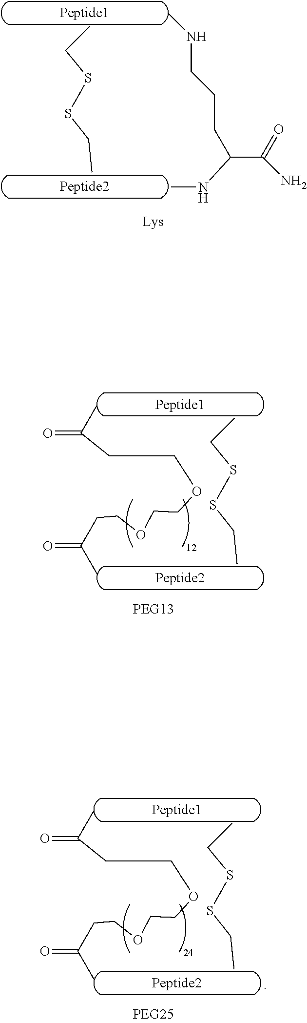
CCSSCC.CNCCCC(NC)C(=O)N.CCSSCC.C(C)(CCOCCOCCC(C)=O)=O.CCSSCC.C(C)(CCOCCOCCC(C)=O)=O
